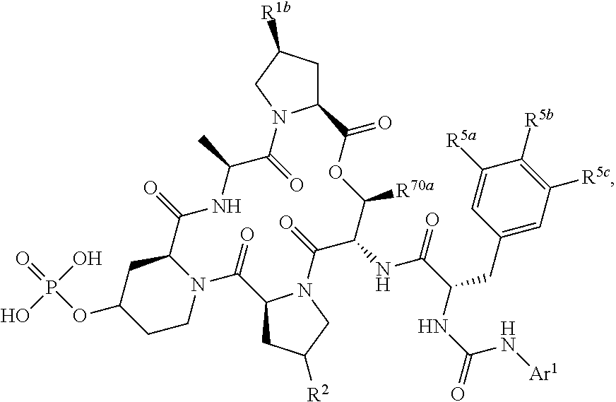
O=P(OC1CCN2C(C1)C(=O)NC(C)C(=O)N1C(CC([R1b])C1)C(=O)OC([R70a])C(NC(C(NC(=O)N[Ar1])CC1=CC([R5c])=C([R5b])C([R5a])=C1)=O)C(=O)N1C(CC([R2])C1)C2=O)(O)O
